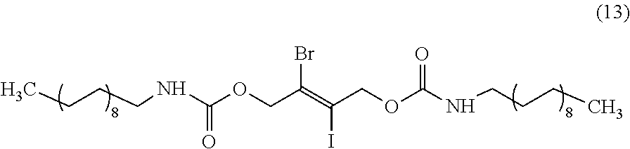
BrC(=C(COC(NCCCC)=O)I)COC(NCCCC)=O
